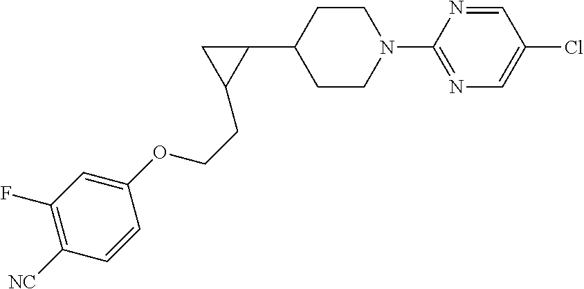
C1CN(C2=NC=C(Cl)C=N2)CCC1C1CC1CCOC1=CC(F)=C([NC])C=C1
